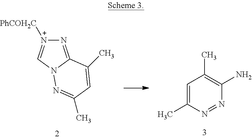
N1=C2N(C=[N+]1[PhCOH2C])N=C(C)C=C2C.C1=C(C)N=NC(N)=C1C
